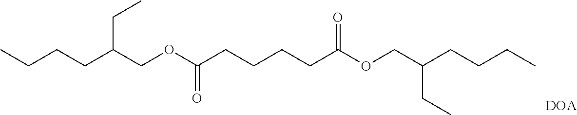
C(CCC(COC(CCCCC(OCC(CCCC)CC)=O)=O)CC)C.[DOA]
